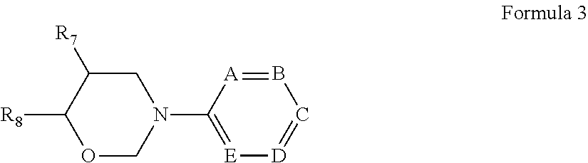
C1C([R7])C([R8])OCN1C1=[E][D]=CB=[A]1
